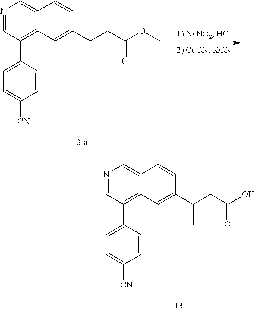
N1=CC(C2=CC=C([CN])C=C2)=C2C(=C1)C=CC(C(CC(O)=O)C)=C2.N1=CC(C2=CC=C([CN])C=C2)=C2C(=C1)C=CC(C(CC(OC)=O)C)=C2
